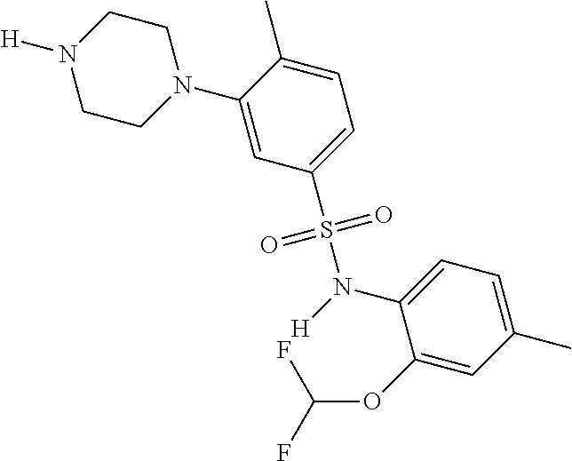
N1([H])CCN(C2=CC(S(N([H])C3=CC=C(C)C=C3OC(F)F)(=O)=O)=CC=C2C)CC1
